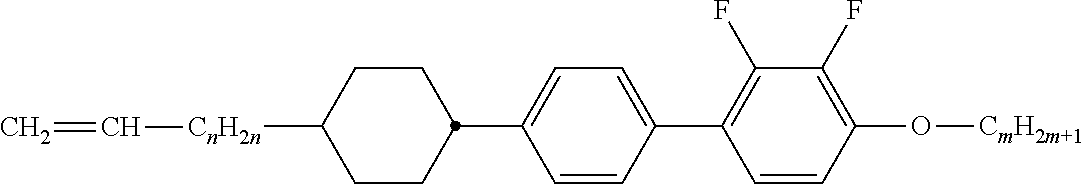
C1([CnH2n]C=C)CCC(C2=CC=C(C3=C(F)C(F)=C(O[CmH2m+1])C=C3)C=C2)CC1
